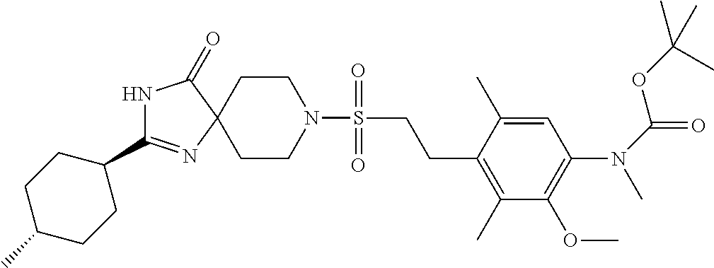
C1CN(S(CCC2=C(C)C(OC)=C(N(C)C(OC(C)(C)C)=O)C=C2C)(=O)=O)CCC12N=C(C1CCC(C)CC1)NC2=O
